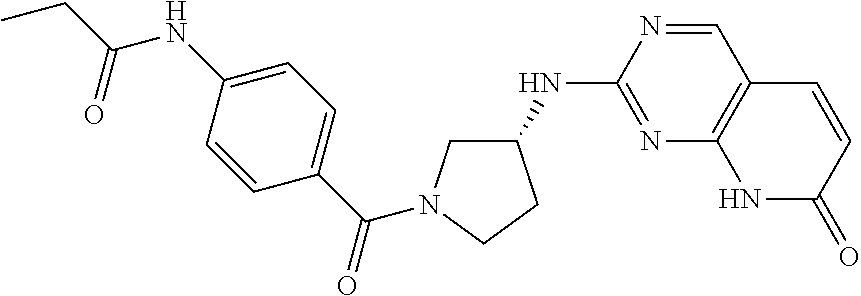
C1(NC2=NC3=C(C=N2)C=CC(=O)N3)CN(C(C2=CC=C(NC(CC)=O)C=C2)=O)CC1
